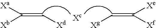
[Xa]C([Xb])=C[Xd].[Xe]C([Xf])=C[Xg]
